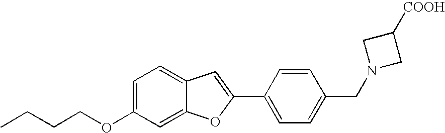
C1=C(OCCCC)C=C2C(=C1)C=C(C1=CC=C(CN3CC([COOH])C3)C=C1)O2
